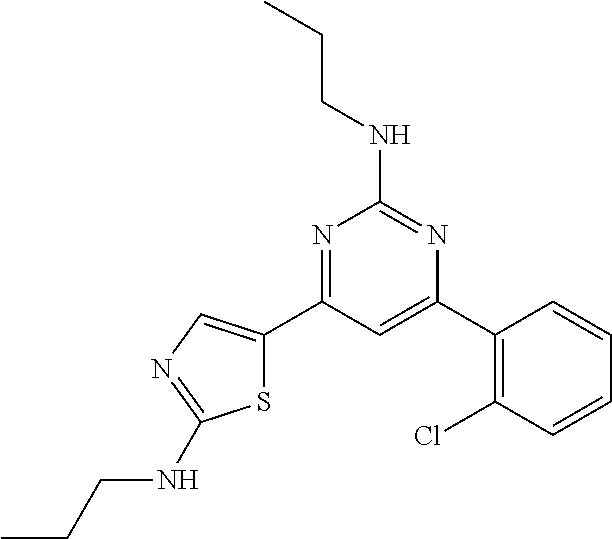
N1=C(C2=CN=C(NCCC)S2)C=C(C2=C(Cl)C=CC=C2)N=C1NCCC
